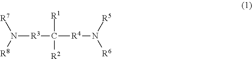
C([R1])([R2])([R4]N([R5])[R6])[R3]N([R8])[R7]
